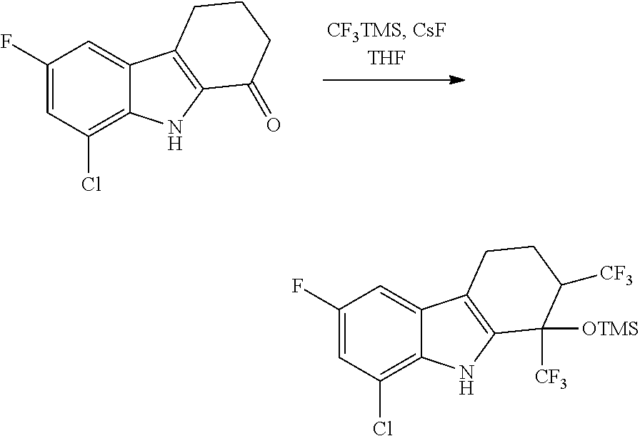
C1(F)=CC(Cl)=C2C(=C1)C1=C(N2)C(=O)CCC1.C1(F)=CC(Cl)=C2C(=C1)C1=C(N2)C([CF3])([OTMS])C([CF3])CC1
